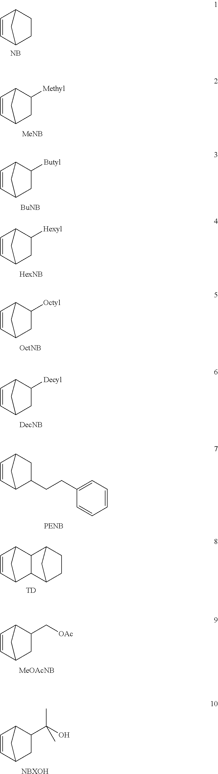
C1=CC2CCC1C2.[NB].C1=CC2CC([Methyl])C1C2.C1=CC2CC([Butyl])C1C2.C1=CC2CC([Hexyl])C1C2.C1=CC2CC([Octyl])C1C2.C1=CC2CC([Decyl])C1C2.C1=CC2C(CCC3=CC=CC=C3)CC1C2.C1=CC2CC1C1C2C2CCC1C2.[TD].C1=CC2CC1C(C[OAc])C2.C1=CC2CC1C(C(O)(C)C)C2.[NBXOH]
